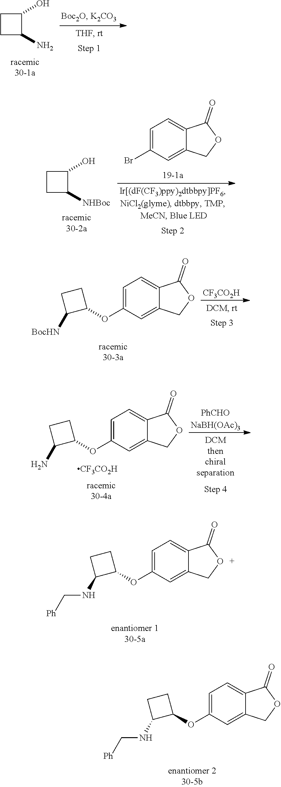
C1CC(N)C1O.C1=C(Br)C=C2C(=C1)C(=O)OC2.C1CC([NHBoc])C1O.[CF3CO2H].C1=C(OC2CCC2[BocHN])C=C2C(=C1)C(=O)OC2.[PhCHONaBH(OAc)3].C1=C(OC2CCC2N)C=C2C(=C1)C(=O)OC2.[CF3CO2H].C1=C(OC2CCC2NC[Ph])C=C2C(=C1)C(=O)OC2.C1=C(OC2CCC2NC[Ph])C=C2C(=C1)C(=O)OC2
